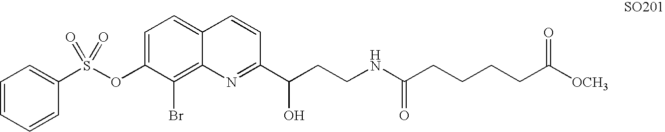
C1=CC=CC(S(OC2=CC=C3C(=C2Br)N=C(C(CCNC(CCCCC([OCH3])=O)=O)O)C=C3)(=O)=O)=C1
